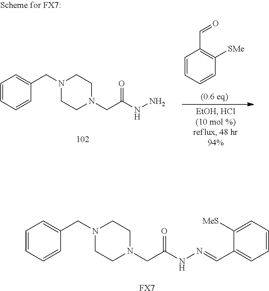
C1=CC=CC(CN2CCN(CC(=O)NN=CC3=CC=CC=C3[MeS])CC2)=C1.[FX7].C1=CC=CC(CN2CCN(CC(=O)NN)CC2)=C1.C1=CC=CC([SMe])=C1C=O
